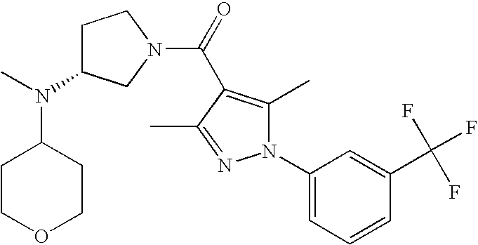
C1C(N(C)C2CCOCC2)CN(C(=O)C2=C(C)N(C3=CC=CC(C(F)(F)F)=C3)N=C2C)C1
